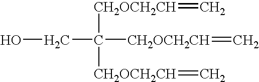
OCC([CH2OCH2CH]=C)([CH2OCH2CH]=C)[CH2OCH2CH]=C
